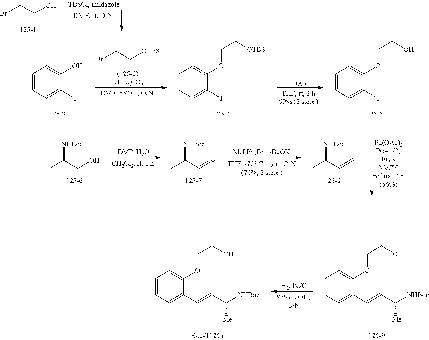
BrCCO.C1=CC=C(I)C(OCC[OTBS])=C1.[TBAF].BrCC[OTBS].C1=CC=C(I)C(O)=C1.C1=CC=C(I)C(OCCO)=C1.CC(C=C)[NHBoc].CC(CO)[NHBoc].CC(C=O)[NHBoc].O(C1=CC=CC=C1C=CC([NHBoc])[Me])CCO.O(C1=CC=CC=C1C=CC([NHBoc])[Me])CCO
